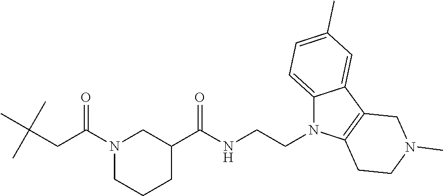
C12=CC=C(C)C=C1C1=C(N2CCNC(C2CN(C(CC(C)(C)C)=O)CCC2)=O)CCN(C)C1
